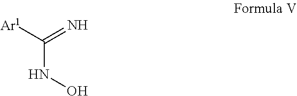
C(NO)(=N)[Ar1]
